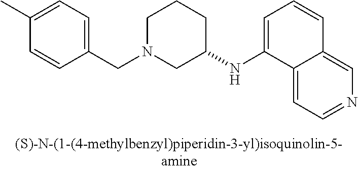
C1N(CC2=CC=C(C)C=C2)CC(NC2=CC=CC3=CN=CC=C23)CC1
